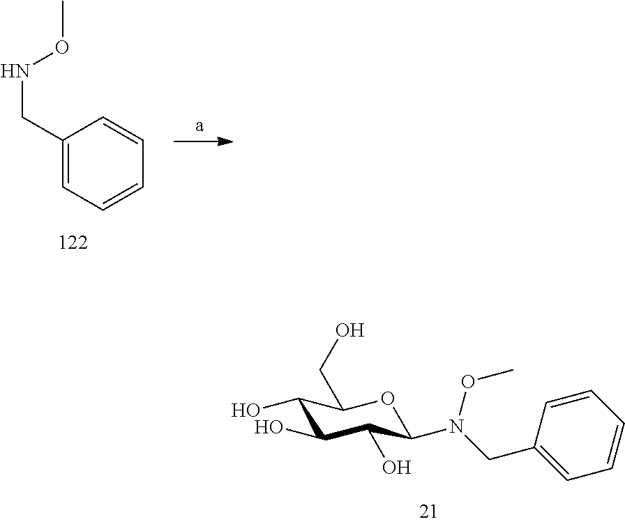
C1(O)C(O)C(O)C(N(OC)CC2=CC=CC=C2)OC1CO.C1(CNOC)=CC=CC=C1
